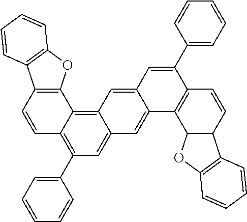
C1=CC2=C(C3=C4C(=CC(C5=CC=CC=C5)=C13)C=C1C(=C4)C=C(C3=CC=CC=C3)C3=C1C1C(C=C3)C3=C(O1)C=CC=C3)OC1=C2C=CC=C1
